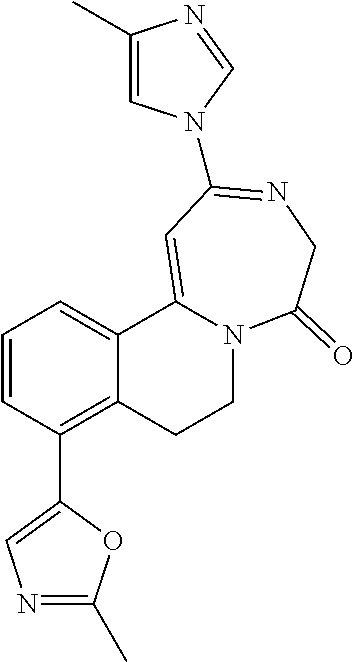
C1=CC(C2=CN=C(C)O2)=C2C(=C1)C1=CC(N3C=C(C)N=C3)=NCC(=O)N1CC2
